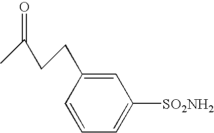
C1=C(CCC(C)=O)C=CC=C1[SO2NH2]
